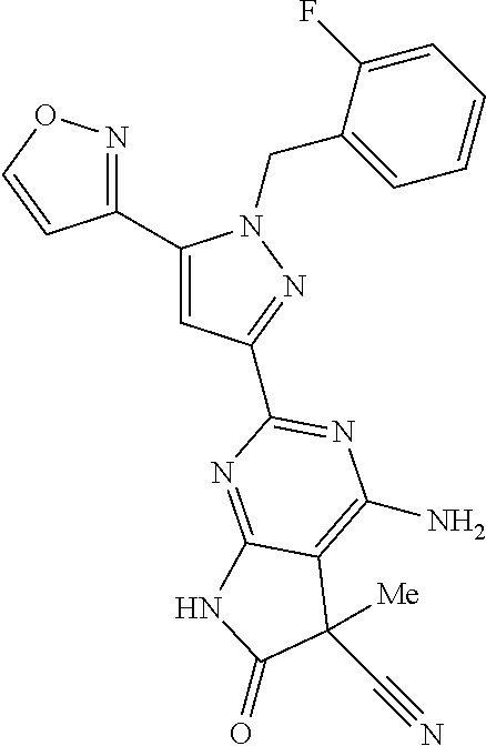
C1(C2=CC(C3=NC(N)=C4C(=N3)NC(=O)C4([Me])C#N)=NN2CC2=CC=CC=C2F)=NOC=C1
